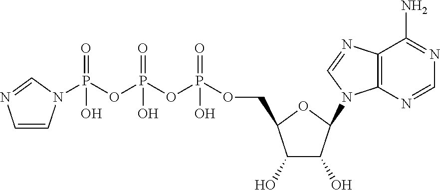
C1(O)C(O)C(N2C3=C(C(N)=NC=N3)N=C2)OC1COP(=O)(O)OP(=O)(O)OP(=O)(O)N1C=CN=C1
